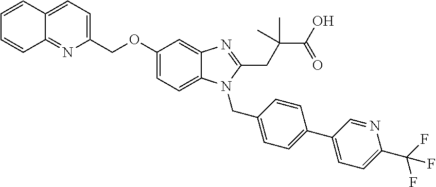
C1=CC2=CC=C(COC3=CC=C4C(=C3)N=C(CC(C(O)=O)(C)C)N4CC3=CC=C(C4=CC=C(C(F)(F)F)N=C4)C=C3)N=C2C=C1
